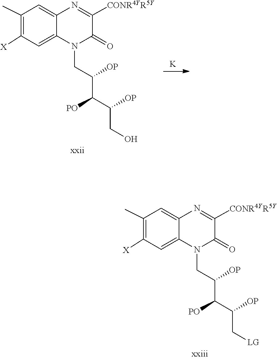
[K].C(C(CO)[OP])(C(CN1C(=O)C([CONR4YR5Y])=NC2=CC(C)=C([X])C=C12)[OP])[PO].C(C(C[LG])[OP])(C(CN1C(=O)C([CONR4YR5Y])=NC2=CC(C)=C([X])C=C12)[OP])[PO]
